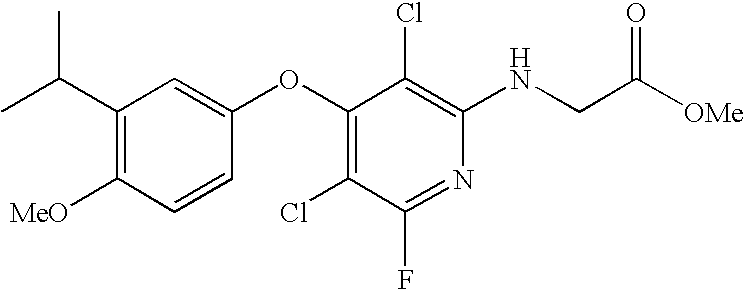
C1(C(C)C)=C([MeO])C=CC(OC2=C(Cl)C(F)=NC(NCC([OMe])=O)=C2Cl)=C1
